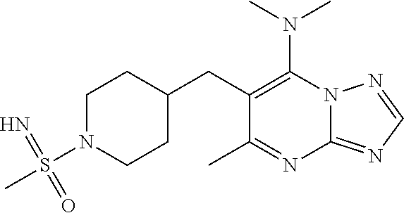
N12C(=NC=N1)N=C(C)C(CC1CCN(S(C)(=N)=O)CC1)=C2N(C)C
